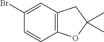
C1=CC2=C(C=C1Br)CC(C)(C)O2
